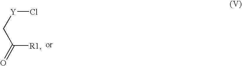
[Y](CC(=O)[R1])Cl
